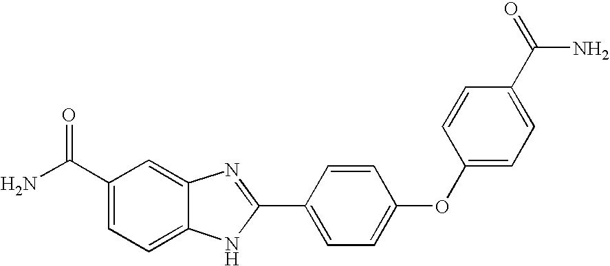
C1(C(N)=O)=CC=C2C(=C1)N=C(C1=CC=C(OC3=CC=C(C(N)=O)C=C3)C=C1)N2
